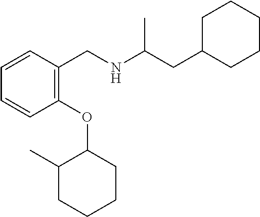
C1=CC(OC2C(C)CCCC2)=C(CNC(CC2CCCCC2)C)C=C1
